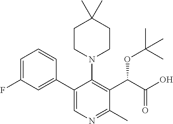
C1=C(F)C=C(C2=CN=C(C)C(C(C(O)=O)OC(C)(C)C)=C2N2CCC(C)(C)CC2)C=C1
